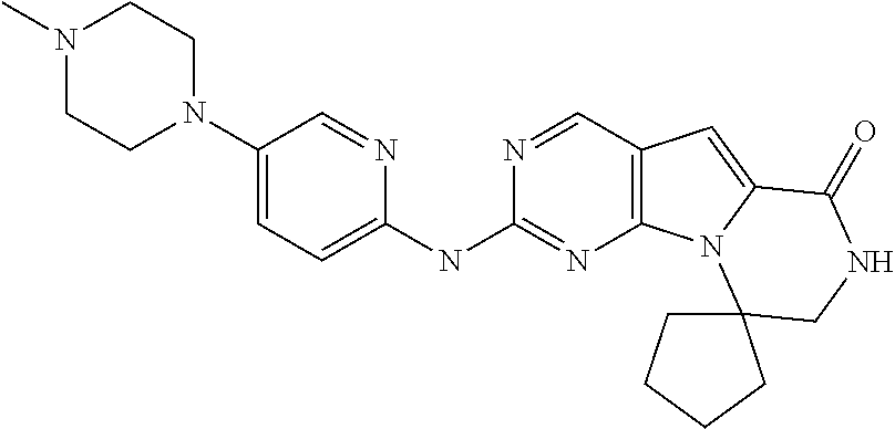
N1(C)CCN(C2=CC=C(NC3=NC4=C(C=N3)C=C3N4C4(CNC3=O)CCCC4)N=C2)CC1
